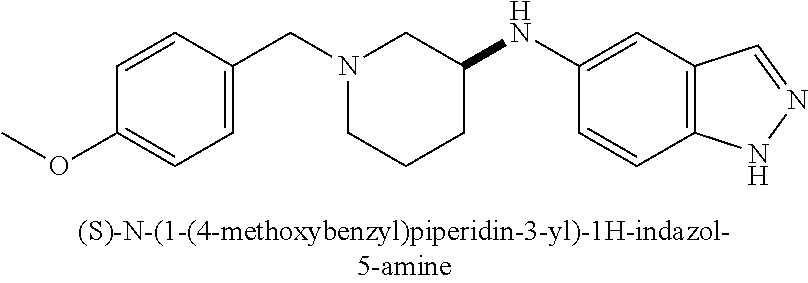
N1(CC2=CC=C(OC)C=C2)CCCC(NC2=CC3=C(C=C2)NN=C3)C1
